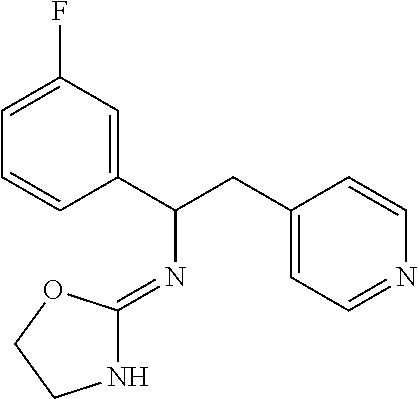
C1=CC(C(CC2=CC=NC=C2)N=C2NCCO2)=CC(F)=C1
